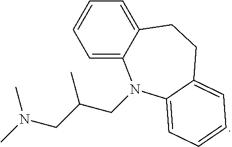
C12=CC=CC=C1N(CC(CN(C)C)C)C1=CC=CC=C1CC2
